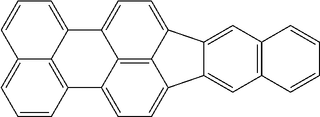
C12=CC3=C(C=C1C1=CC=C4C5=C6C(=CC=CC6=CC=C5)C5=CC=C2C1=C45)C=CC=C3
